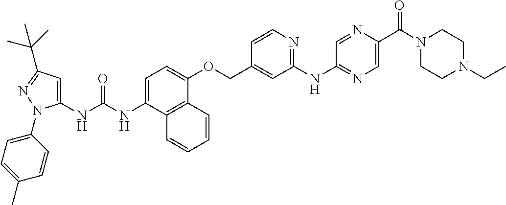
C1=C(NC(NC2=CC(C(C)(C)C)=NN2C2=CC=C(C)C=C2)=O)C2=C(C(OCC3=CC(NC4=NC=C(C(N5CCN(CC)CC5)=O)N=C4)=NC=C3)=C1)C=CC=C2
